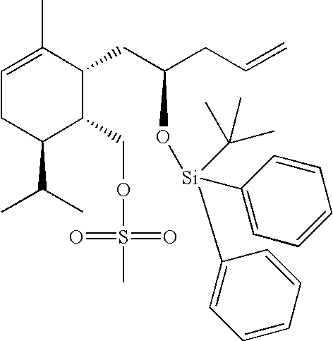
C1(C(C)C)C(COS(C)(=O)=O)C(CC(CC=C)O[Si](C2=CC=CC=C2)(C2=CC=CC=C2)C(C)(C)C)C(C)=CC1
